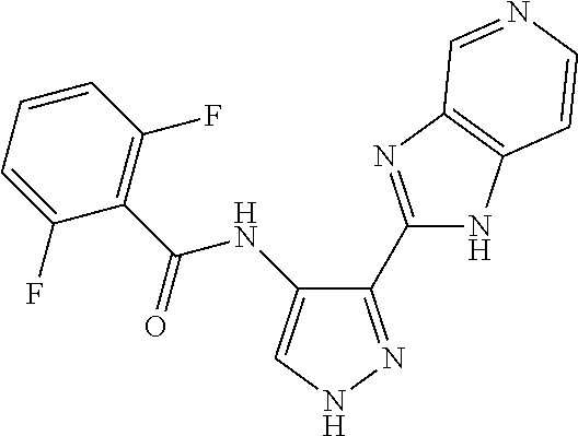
C1(C2=NC3=C(N2)C=CN=C3)=NNC=C1NC(C1=C(F)C=CC=C1F)=O
